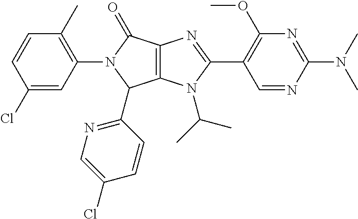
C12=C(N(C(C)C)C(C3=C(OC)N=C(N(C)C)N=C3)=N1)C(C1=NC=C(Cl)C=C1)N(C1=C(C)C=CC(Cl)=C1)C2=O
